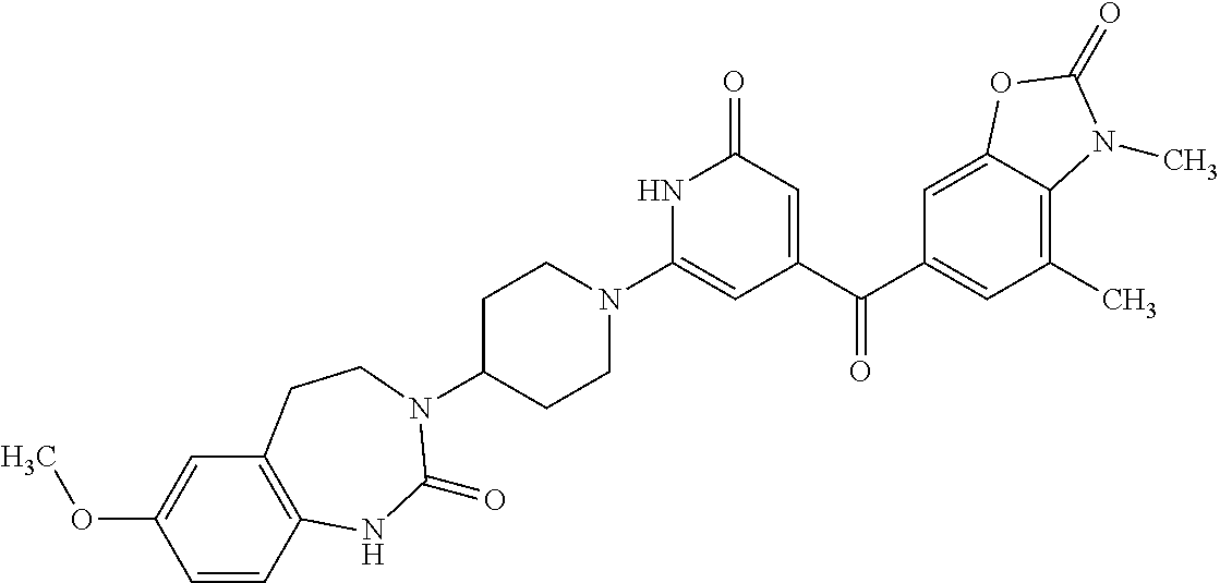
C1C(N2C(=O)NC3=C(C=C(OC)C=C3)CC2)CCN(C2=CC(C(C3=CC(C)=C4C(=C3)OC(=O)N4C)=O)=CC(=O)N2)C1
